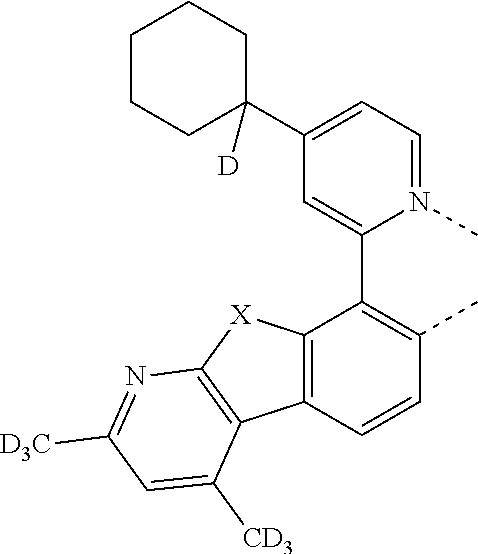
C12=C(C=CC(C)=C1C1=CC(C3([D])CCCCC3)=CC=N1C)C1=C([X]2)N=C([D3C])C=C1[CD3]
